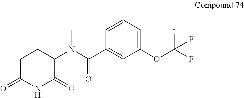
C1(N(C(C2=CC(OC(F)(F)F)=CC=C2)=O)C)C(=O)NC(=O)CC1
